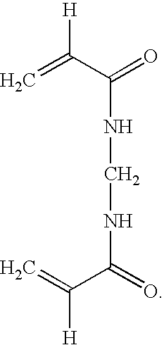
C=C(C(=O)NCNC(C(=C)[H])=O)[H]
